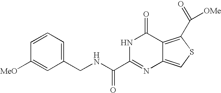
C1(CNC(C2=NC3=CSC(C(=O)[OMe])=C3C(=O)N2)=O)=CC=CC([MeO])=C1
